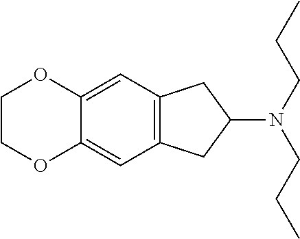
C12=C(C=C3C(=C1)OCCO3)CC(N(CCC)CCC)C2
